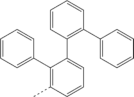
C1(C2=CC=CC(C)=C2C2=CC=CC=C2)=C(C2=CC=CC=C2)C=CC=C1
